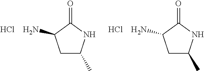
C1C(C)NC(=O)C1N.C1C(C)NC(=O)C1N.Cl.Cl
